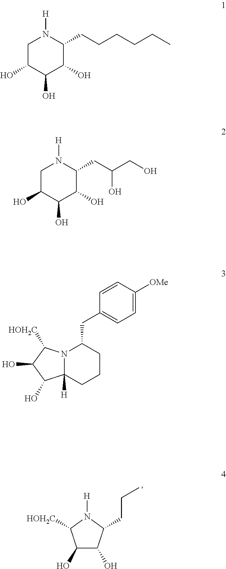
C1(O)C(O)C(CCC)N([H])C1[HOH2C].C1C(O)C(O)C(O)C(CCCCCC)N1[H].C1C(O)C(O)C(O)C(CC(CO)O)N1[H].N12C([H])(CCCC1CC1=CC=C([OMe])C=C1)C(O)C(O)C2[HOH2C]
